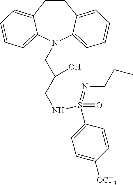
C1CC2=CC=CC=C2N(CC(CNS(C2=CC=C([OCF3])C=C2)(=NCCC)=O)O)C2=CC=CC=C12
